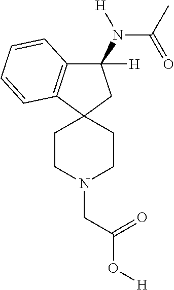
C1(N(C(C)=O)[H])([H])C2=C(C3(C1)CCN(CC(O[H])=O)CC3)C=CC=C2
